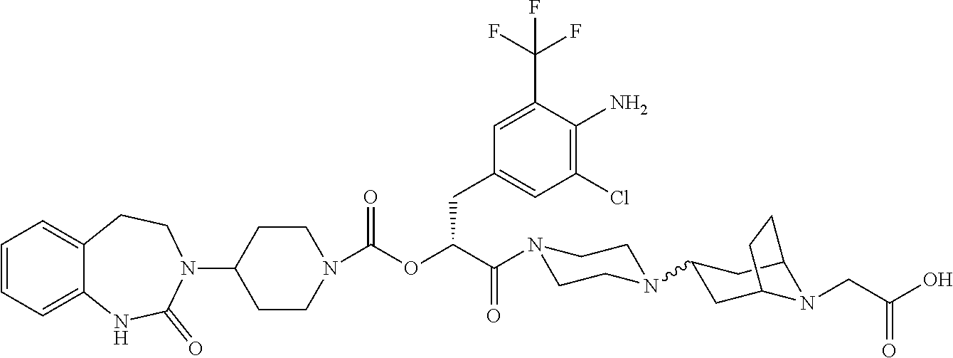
C1=CC=C2C(=C1)CCN(C1CCN(C(OC(C(N3CCN(C4CC5N(CC(O)=O)C(C4)CC5)CC3)=O)CC3=CC(Cl)=C(N)C(C(F)(F)F)=C3)=O)CC1)C(=O)N2
